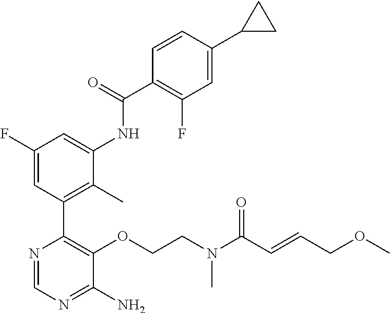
O(C1=C(C2=C(C)C(NC(C3=C(F)C=C(C4CC4)C=C3)=O)=CC(F)=C2)N=CN=C1N)CCN(C(C=CCOC)=O)C
